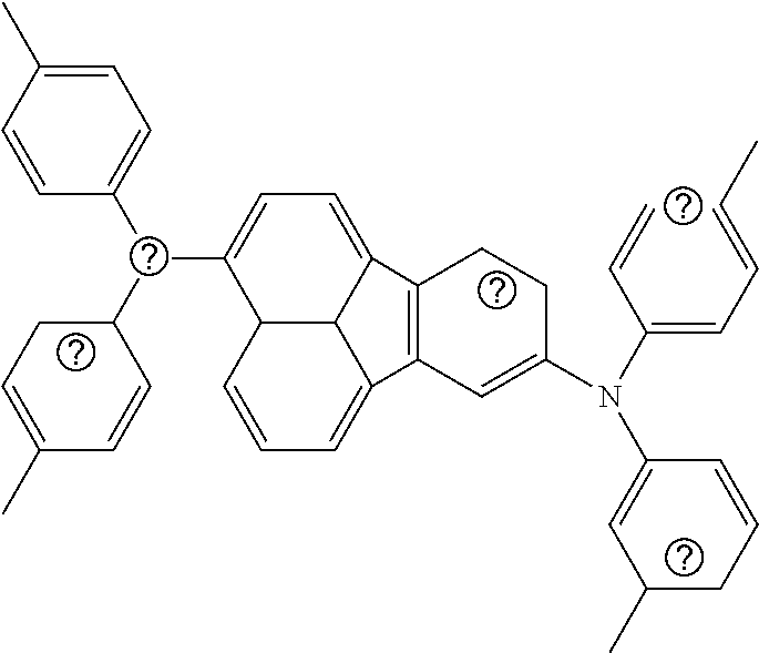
C1=C(C)C=CC(C(C2CC=C(C)C=C2)C2=CC=C3C4C2C=CC=C4C2=C3CCC(N(C(=CC=CC)C=C)C3=CC(C)CC=C3)=C2)=C1
